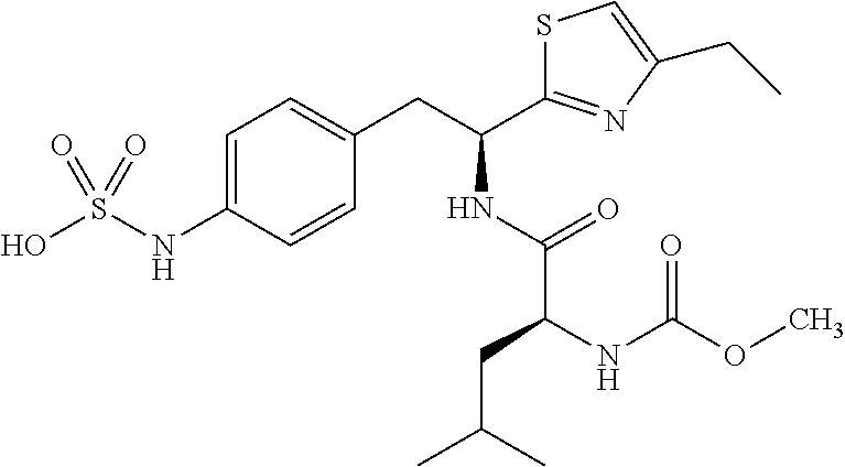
C1=C(NS(O)(=O)=O)C=CC(CC(NC(=O)C(NC(OC)=O)CC(C)C)C2=NC(CC)=CS2)=C1
